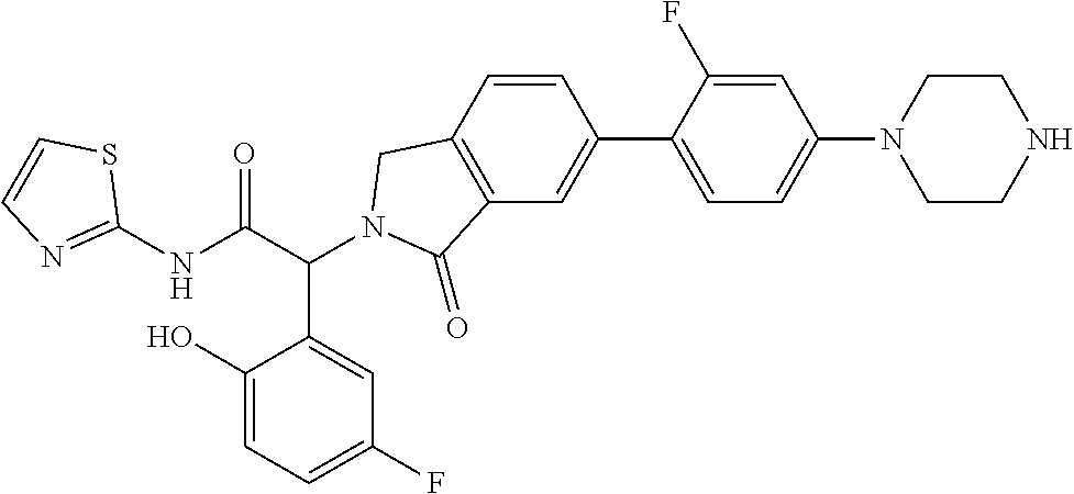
C1(NC(C(C2=CC(F)=CC=C2O)N2CC3=C(C=C(C4=CC=C(N5CCNCC5)C=C4F)C=C3)C2=O)=O)=NC=CS1
